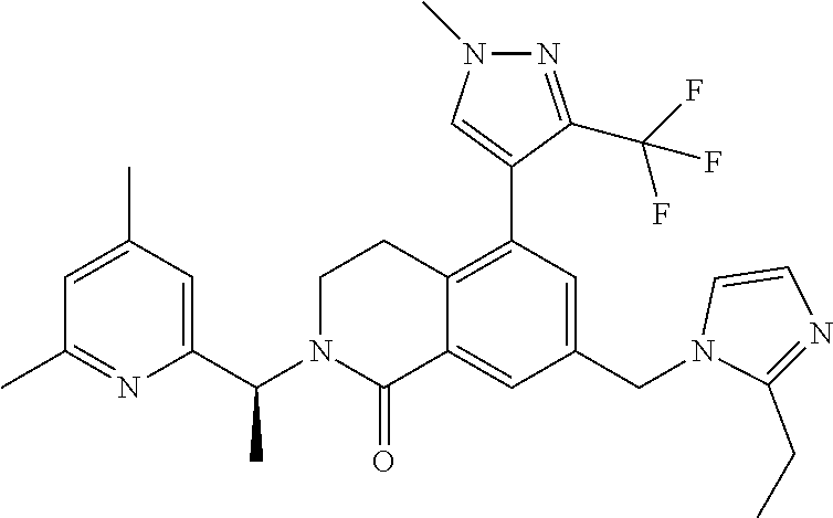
C1=C(C)C=C(C(N2CCC3=C(C4=CN(C)N=C4C(F)(F)F)C=C(CN4C=CN=C4CC)C=C3C2=O)C)N=C1C
